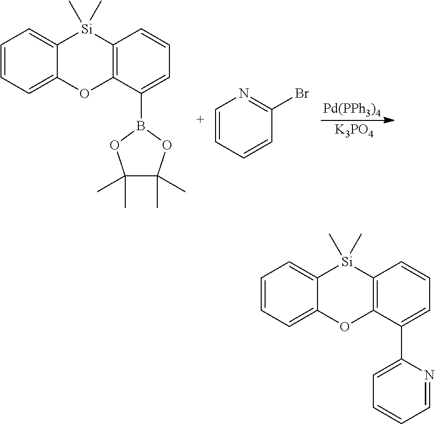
C1=CC=C2C(=C1)[Si](C)(C)C1=C(O2)C(B2OC(C)(C)C(C)(C)O2)=CC=C1.C1=CC=CC(Br)=N1.[Pd(PPh3)4].[K3PO4].C1=CC=C2C(=C1)[Si](C)(C)C1=C(O2)C(C2=CC=CC=N2)=CC=C1
